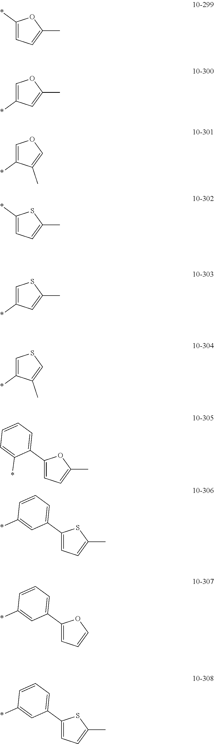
C1(*)=CC=C(C)O1.C1=C(*)C=C(C)O1.C1=C(*)C(C)=CO1.C1(*)=CC=C(C)S1.C1=C(*)C=C(C)S1.C1=C(*)C(C)=CS1.C1(C2=CC=CC=C2*)=CC=C(C)O1.C1(C2=CC=CC(*)=C2)=CC=C(C)S1.C1(C2=CC=CC(*)=C2)=CC=CO1.C1(C2=CC=CC(*)=C2)=CC=C(C)S1
